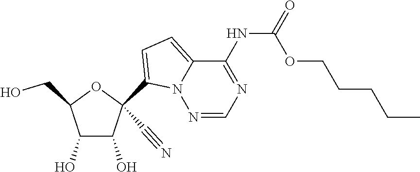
OCC1C(O)C(O)C(C#N)(C2=CC=C3N2N=CN=C3NC(=O)OCCCCC)O1
